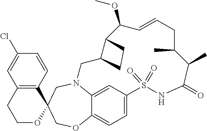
N12C3=CC(=CC=C3OCC3(C4=C(C=C(Cl)C=C4)CCO3)C1)S(=O)(=O)NC(=O)C(C)C(C)CC=CC(OC)C1C(C2)CC1
